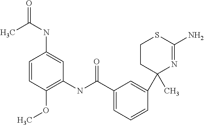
N(C1=C(OC)C=CC(NC(C)=O)=C1)C(C1=CC=CC(C2(C)N=C(N)SCC2)=C1)=O
